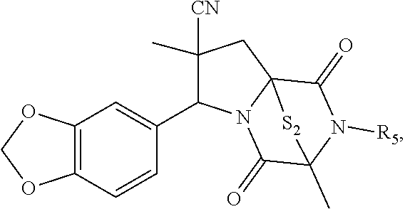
C1([CN])(C)CC23N(C(=O)C(C)(N([R5])C2=O)[S2]3)C1C1=CC2=C(C=C1)OCO2
